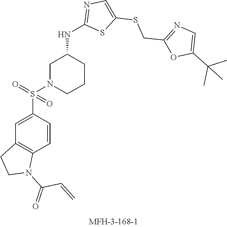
C1N(S(=O)(C2=CC3=C(C=C2)N(C(=O)C=C)CC3)=O)CCCC1NC1=NC=C(SCC2=NC=C(C(C)(C)C)O2)S1
